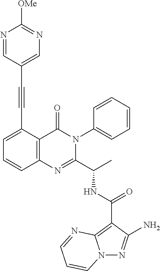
C1(C(NC(C2=NC3=C(C(=O)N2C2=CC=CC=C2)C(C#CC2=CN=C([OMe])N=C2)=CC=C3)C)=O)=C2N(N=C1N)C=CC=N2
